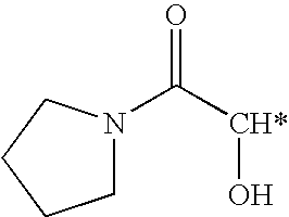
C([CH*]O)(=O)N1CCCC1
